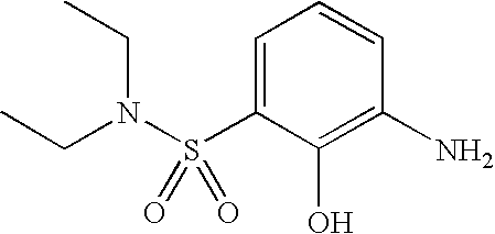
CCN(S(C1=CC=CC(N)=C1O)(=O)=O)CC
